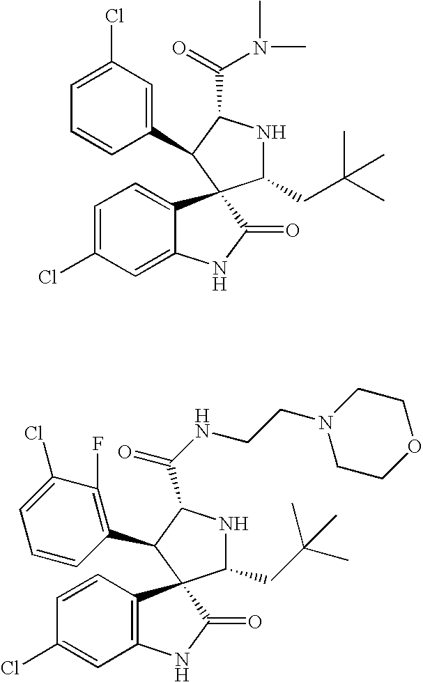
C1=C(Cl)C=C(C2C(C(=O)N(C)C)NC(CC(C)(C)C)C23C2=CC=C(Cl)C=C2NC3=O)C=C1.C1(CC(C)(C)C)NC(C(NCCN2CCOCC2)=O)C(C2=C(F)C(Cl)=CC=C2)C12C1=C(C=C(Cl)C=C1)NC2=O
